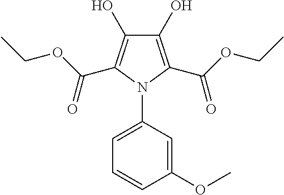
C1(O)=C(C(OCC)=O)N(C2=CC=CC(OC)=C2)C(C(OCC)=O)=C1O
